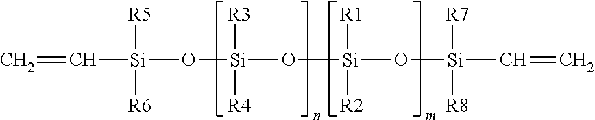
C([Si](O[Si](O[Si](O[Si](C=C)([R7])[R8])([R1])[R2])([R3])[R4])([R5])[R6])=C
